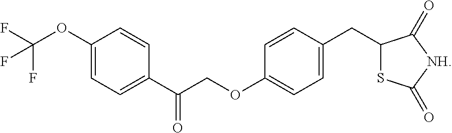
C1(OC(F)(F)F)=CC=C(C(=O)COC2=CC=C(CC3SC(=O)[NH]C3=O)C=C2)C=C1
